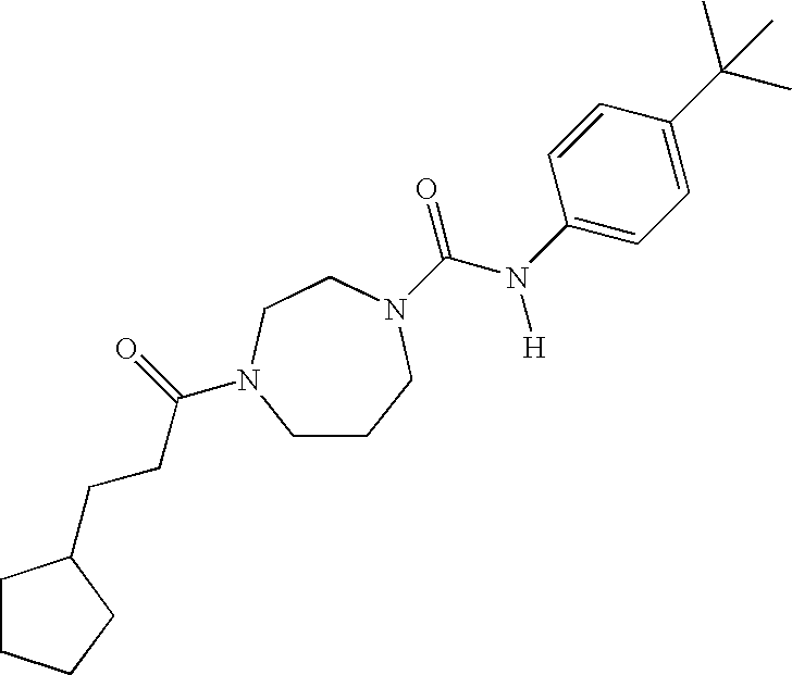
C1CCN(C(=O)N([H])C2=CC=C(C(C)(C)C)C=C2)CCN1C(=O)CCC1CCCC1
